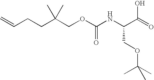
C=CCCC(COC(NC(C(=O)O)COC(C)(C)C)=O)(C)C
